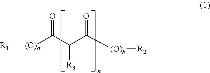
[R1][(O)a]C(C(C([(O)b][R2])=O)[R3])=O
